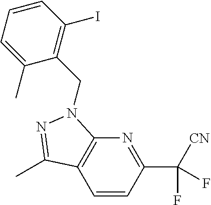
C1=CC(C([CN])(F)F)=NC2=C1C(C)=NN2CC1=C(I)C=CC=C1C
